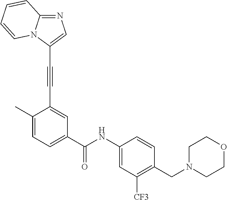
C1=C(C)C(C#CC2=CN=C3N2C=CC=C3)=CC(C(=O)NC2=CC([CF3])=C(CN3CCOCC3)C=C2)=C1
